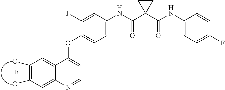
N(C(C1(C(NC2=CC=C(F)C=C2)=O)CC1)=O)C1=CC=C(OC2=CC=NC3=CC(O)=C(O)C=C23)C(F)=C1
